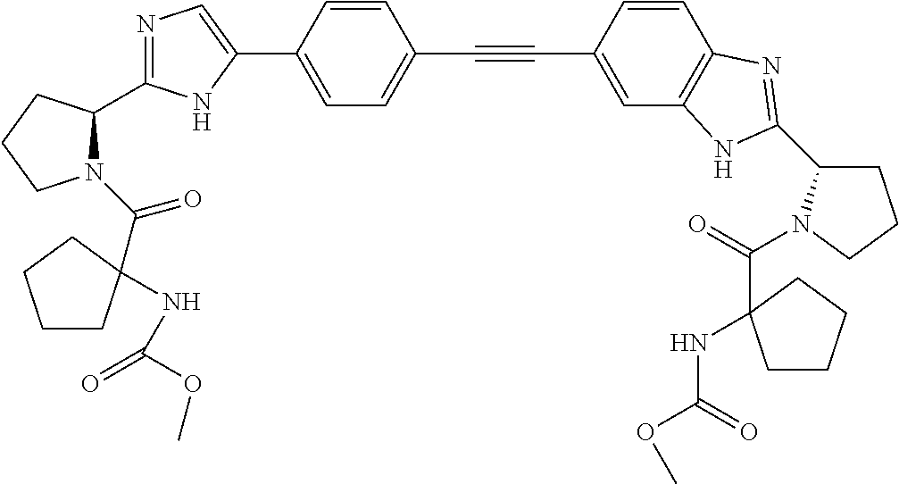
C1=C(C2=CN=C(C3N(C(=O)C4(NC(OC)=O)CCCC4)CCC3)N2)C=CC(C#CC2=CC3=C(C=C2)N=C(C2CCCN2C(=O)C2(NC(=O)OC)CCCC2)N3)=C1
